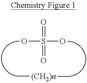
O=S(O)(O)=O
